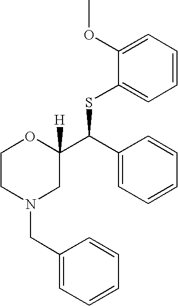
C1CN(CC2=CC=CC=C2)CC(C(SC2=CC=CC=C2OC)C2=CC=CC=C2)([H])O1
